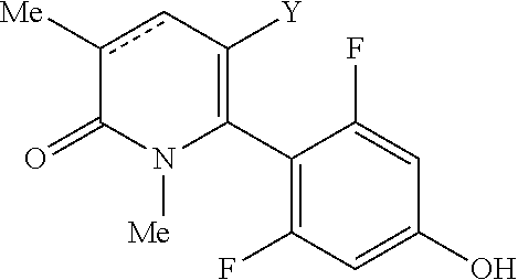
C1(C2=C([Y])cc([Me])C(=O)N2[Me])=C(F)C=C(O)C=C1F
